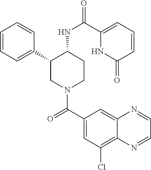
C1=CC=C(C2CN(C(C3=CC(Cl)=C4C(=C3)N=CC=N4)=O)CCC2NC(=O)C2=CC=CC(=O)N2)C=C1
